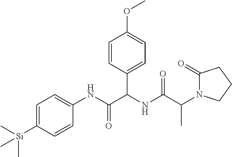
C(C(NC(C(NC1=CC=C([Si](C)(C)C)C=C1)=O)C1=CC=C(OC)C=C1)=O)(N1C(=O)CCC1)C
